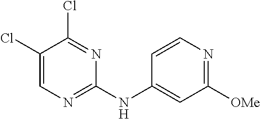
C1(Cl)=CN=C(NC2=CC([OMe])=NC=C2)N=C1Cl
